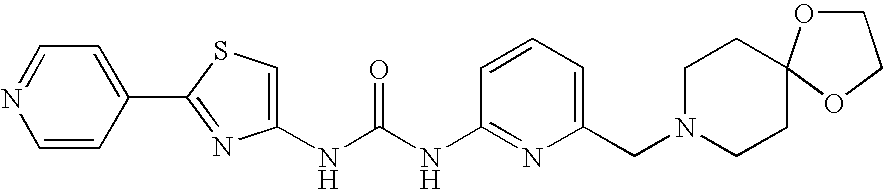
C1(NC(NC2=NC(CN3CCC4(CC3)OCCO4)=CC=C2)=O)=CSC(C2=CC=NC=C2)=N1
